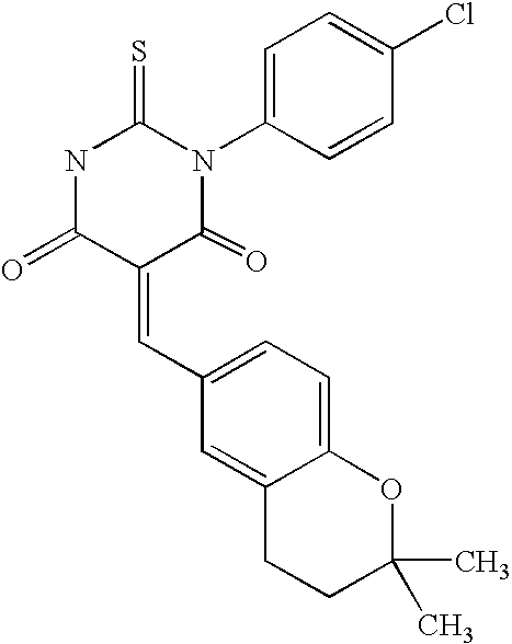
N1C(=O)C(=CC2=CC=C3C(=C2)CCC(C)(C)O3)C(=O)N(C2=CC=C(Cl)C=C2)C1=S
